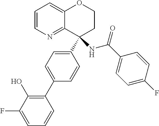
C1=CN=C2C(=C1)OCCC2(C1=CC=C(C2=C(O)C(F)=CC=C2)C=C1)NC(C1=CC=C(F)C=C1)=O
